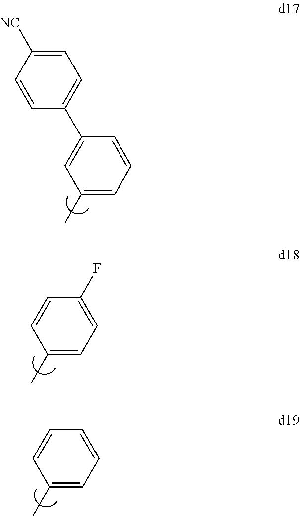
C1(C2=CC=C([NC])C=C2)=CC(C)=CC=C1.C1=CC(C)=CC=C1F.C1=CC(C)=CC=C1
